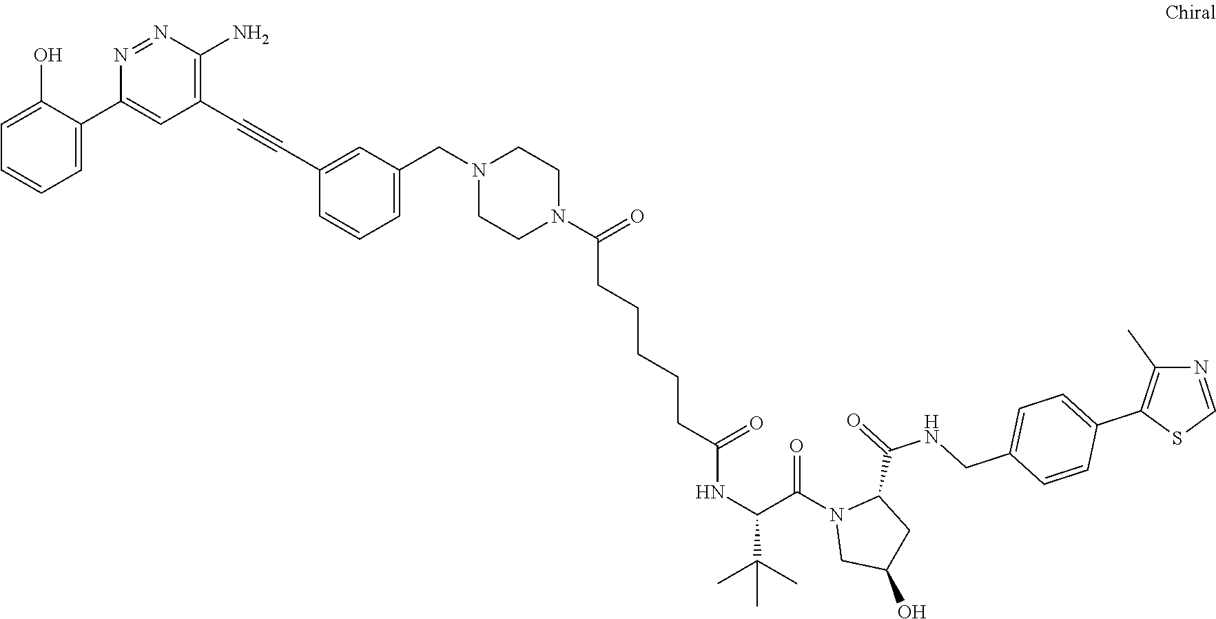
C1(C2=CC(C#CC3=CC(CN4CCN(C(CCCCCC(NC(C(C)(C)C)C(=O)N5CC(O)CC5C(=O)NCC5=CC=C(C6=C(C)N=CS6)C=C5)=O)=O)CC4)=CC=C3)=C(N)N=N2)=CC=CC=C1O
